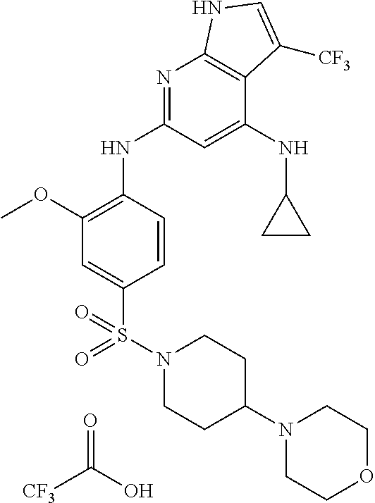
COC1=C(NC2=NC3=C(C(NC4CC4)=C2)C([CF3])=CN3)C=CC(S(N2CCC(N3CCOCC3)CC2)(=O)=O)=C1.[CF3]C(=O)O
